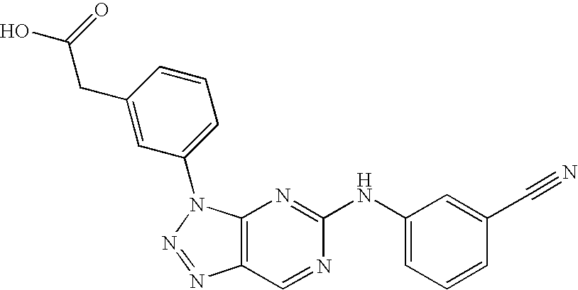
C12=C(N(C3=CC=CC(CC(O)=O)=C3)N=N1)N=C(NC1=CC=CC(C#N)=C1)N=C2
